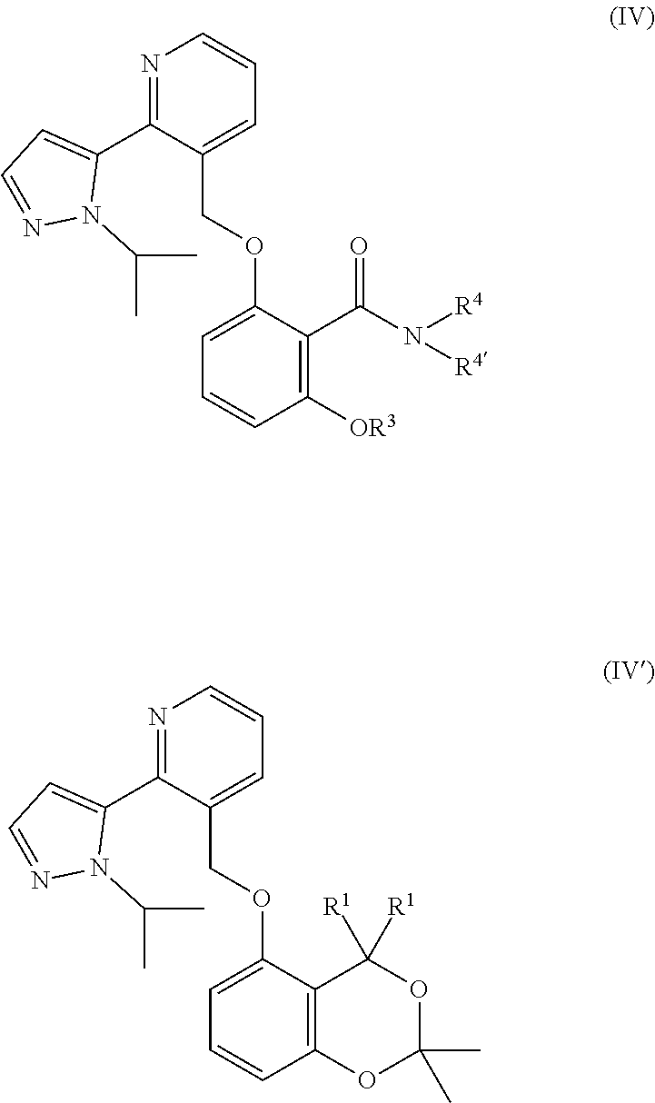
C1=C(OCC2=CC=CN=C2C2=CC=NN2C(C)C)C(C(N([R4])[R4])=O)=C([OR3])C=C1.C1=C(OCC2=CC=CN=C2C2=CC=NN2C(C)C)C2=C(C=C1)OC(C)(C)OC2([R1])[R1]
